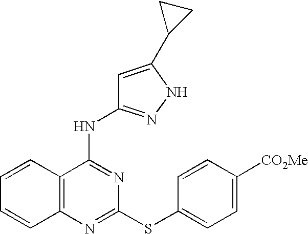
C1=CC2=C(C=C1)N=C(SC1=CC=C([CO2Me])C=C1)N=C2NC1=NNC(C2CC2)=C1
